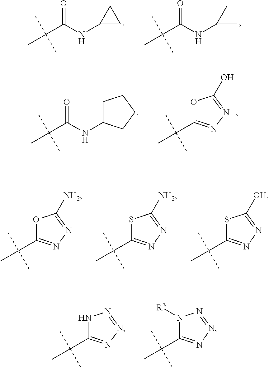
C(C)(C)(C)C1=NN=C([NH2])O1.C(C)(C)(C)C1=NN=C([NH2])S1.C(C)(C)(C)C1=NN=C([OH])S1.C(C)(C)(C)C1=NN=NN1.C(C)(C)(C)C1=NN=NN1[R3].C(C(NC(C)C)=O)(C)(C)C.C(C(NC1CC1)=O)(C)(C)C.C(C(NC1CCCC1)=O)(C)(C)C.C(C)(C)(C)C1=NN=C(O)O1
